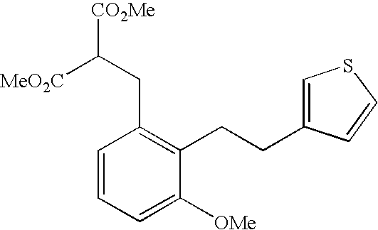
C1=C([OMe])C(CCC2=CSC=C2)=C(CC([MeO2C])[CO2Me])C=C1
